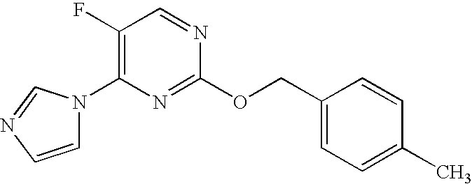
C1(F)=C(N2C=CN=C2)N=C(OCC2=CC=C(C)C=C2)N=C1
